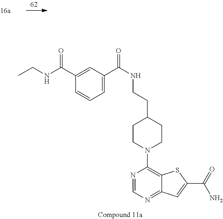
C1=C(C(NCCC2CCN(C3=C4C(=NC=N3)C=C(C(=O)N)S4)CC2)=O)C=C(C(NCC)=O)C=C1
